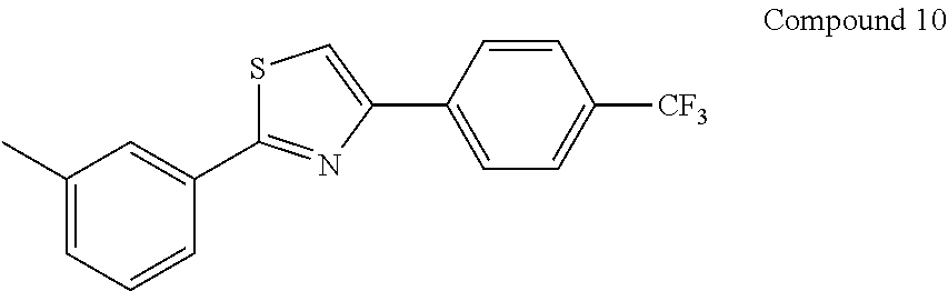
C1(C)=CC=CC(C2=NC(C3=CC=C([CF3])C=C3)=CS2)=C1
